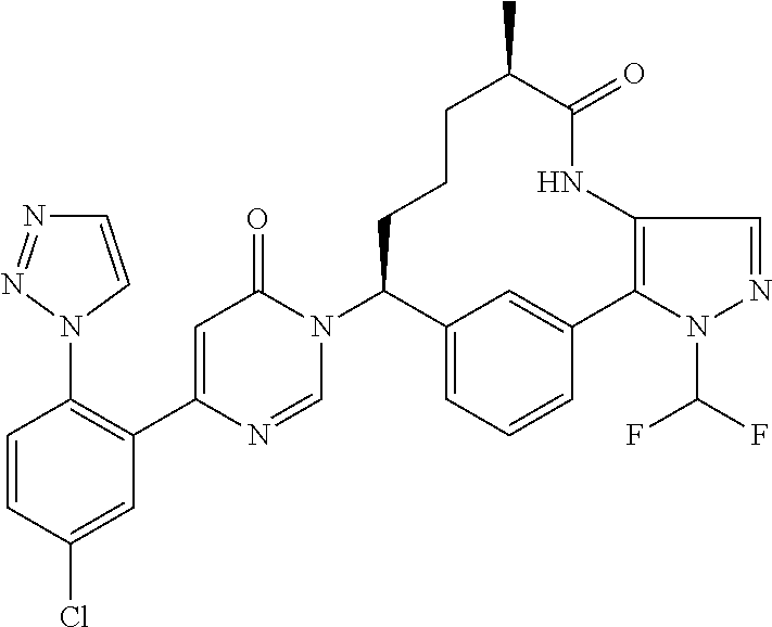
C1(N2C=CN=N2)=C(C2=CC(=O)N(C3C4=CC=CC(=C4)C4=C(NC(=O)C(C)CCC3)C=NN4C(F)F)C=N2)C=C(Cl)C=C1
